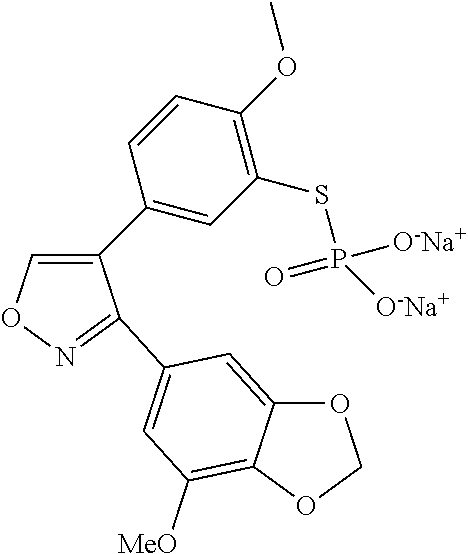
C1(C2=CC(SP([O-Na+])(=O)[O-Na+])=C(OC)C=C2)=CON=C1C1=CC([MeO])=C2C(=C1)OCO2
